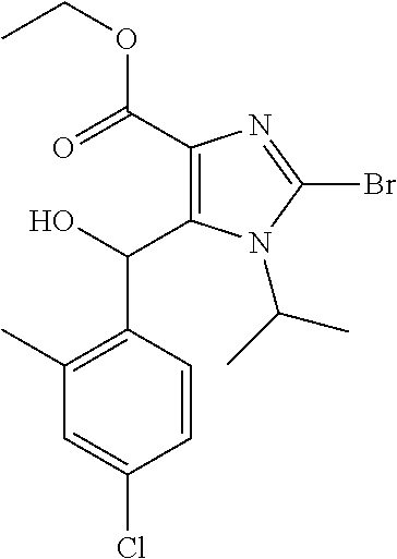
C1(C(=O)OCC)=C(C(O)C2=C(C)C=C(Cl)C=C2)N(C(C)C)C(Br)=N1
